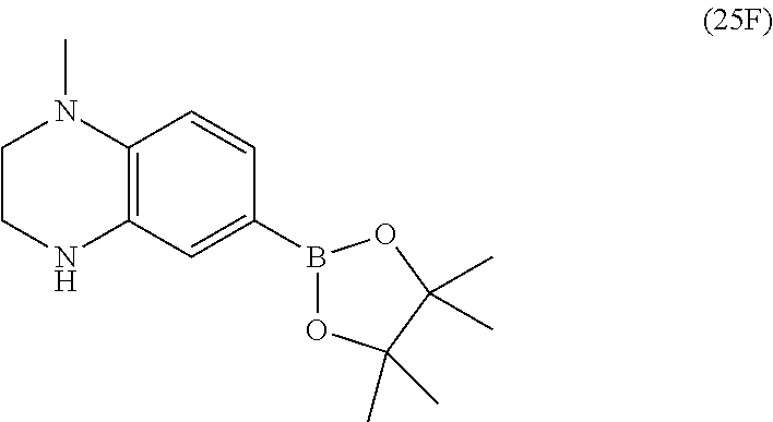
C12=C(C=C(B3OC(C)(C)C(C)(C)O3)C=C1)NCCN2C
